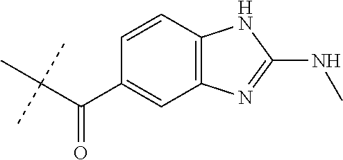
C1(C(C(C)(C)C)=O)=CC2=C(C=C1)NC(NC)=N2
